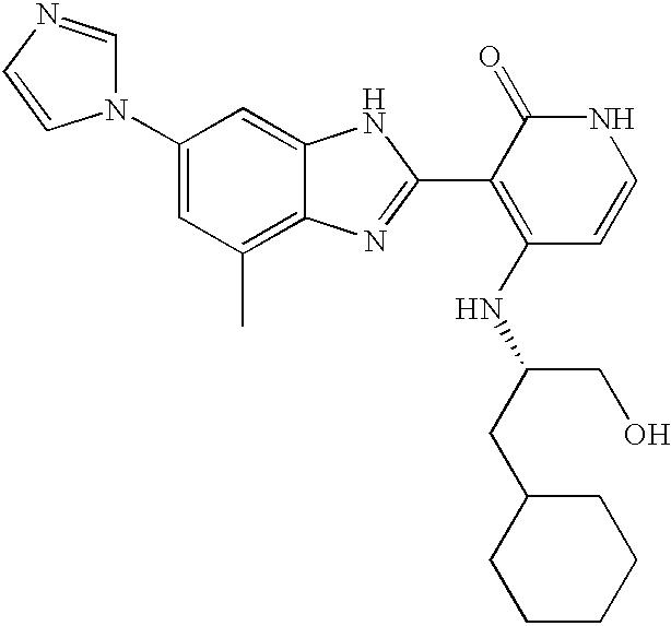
C1(N2C=NC=C2)=CC(C)=C2C(=C1)NC(C1=C(NC(CC3CCCCC3)CO)C=CNC1=O)=N2
